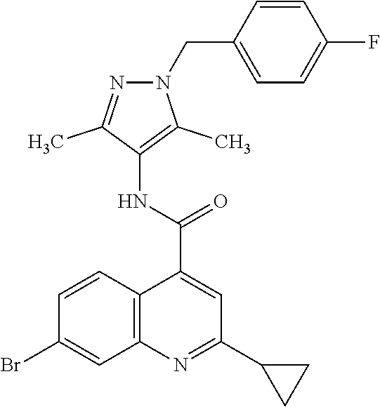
N1=C(C)C(NC(C2=CC(C3CC3)=NC3=C2C=CC(Br)=C3)=O)=C(C)N1CC1=CC=C(F)C=C1
